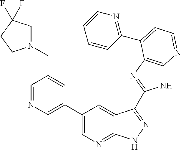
C1=NC=C(C2=CN=C3C(=C2)C(C2=NC4=C(N2)N=CC=C4C2=NC=CC=C2)=NN3)C=C1CN1CC(F)(F)CC1
